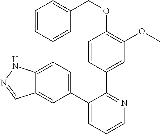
C12=CC=C(C3=CC=CN=C3C3=CC(OC)=C(OCC4=CC=CC=C4)C=C3)C=C1C=NN2
